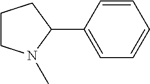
C1=C(C2CCCN2C)C=CC=C1
